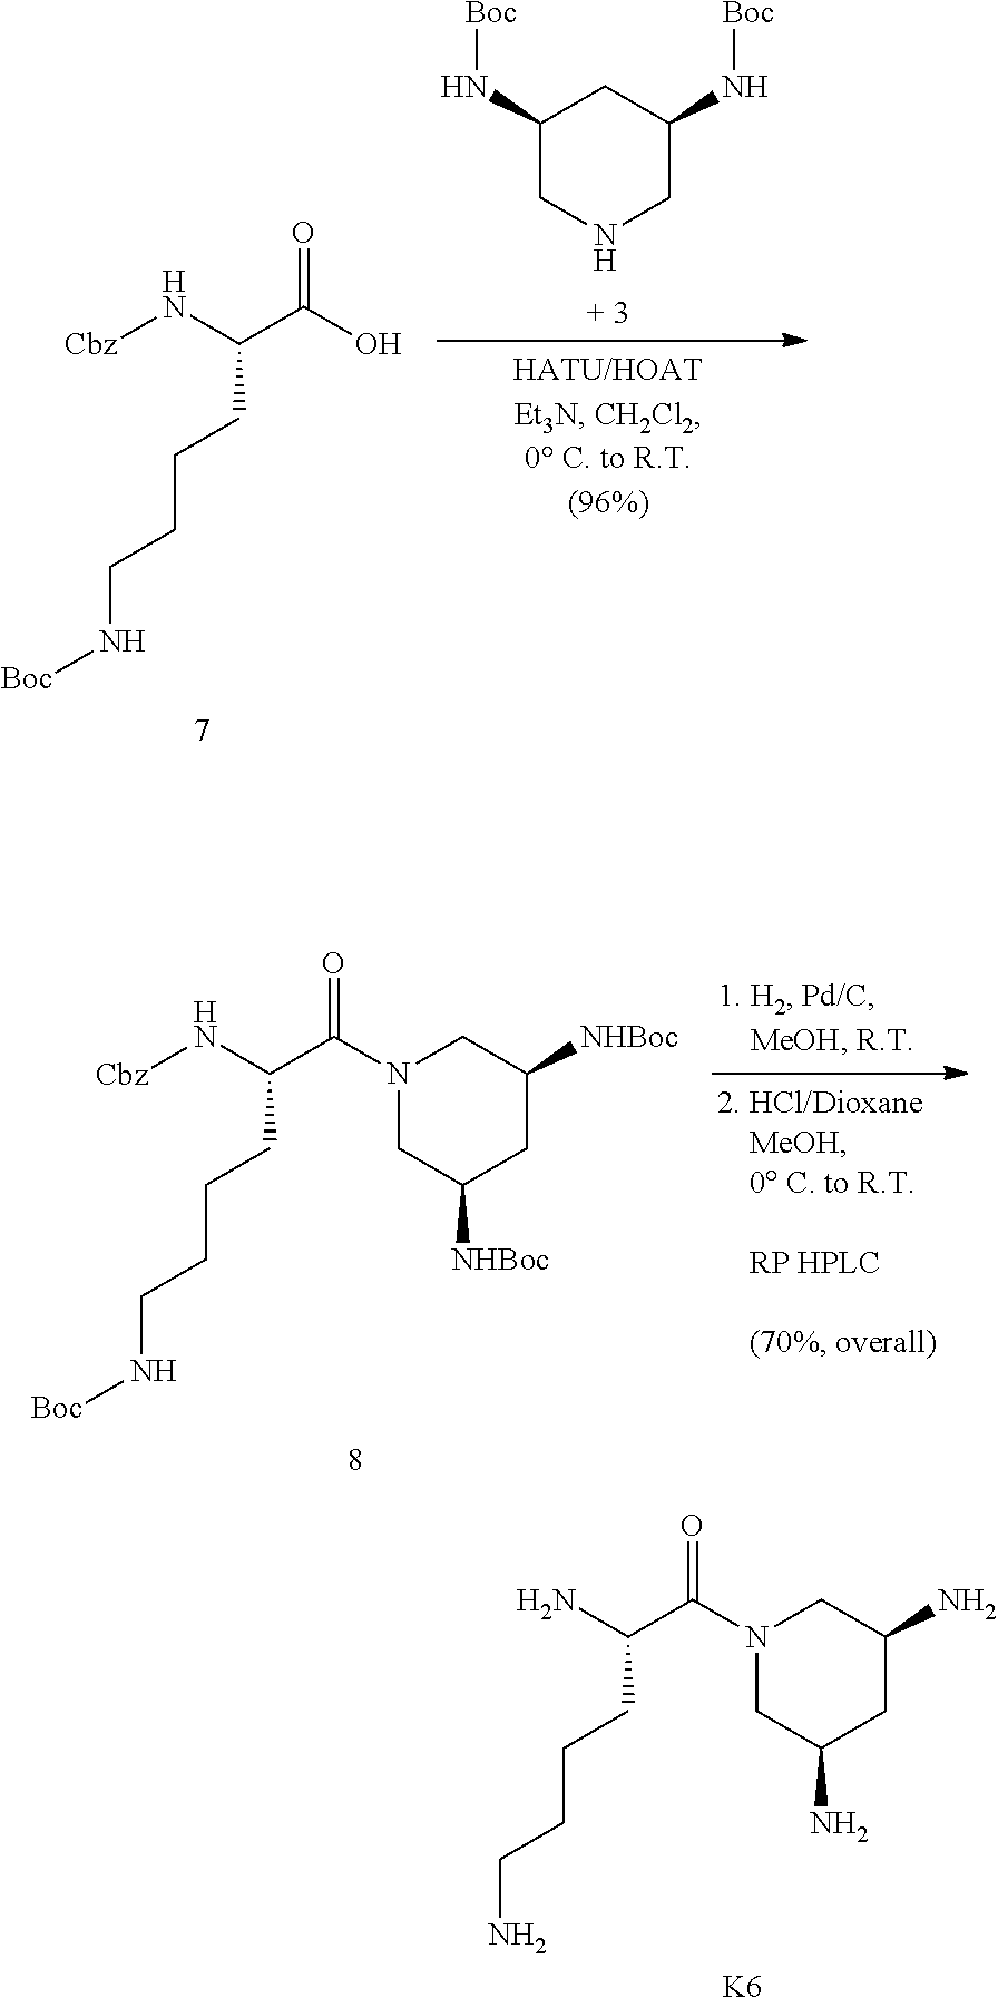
NC(C(N1CC(N)CC(N)C1)=O)CCCCN.[K6].N([Cbz])C(C(O)=O)CCCCN[Boc].C1(N[Boc])CNCC(N[Boc])C1.N([Cbz])C(C(N1CC([NHBoc])CC([NHBoc])C1)=O)CCCCN[Boc]
